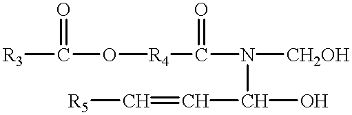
[R3]C(O[R4]C(N([CH2OH])C(C=C[R5])O)=O)=O
